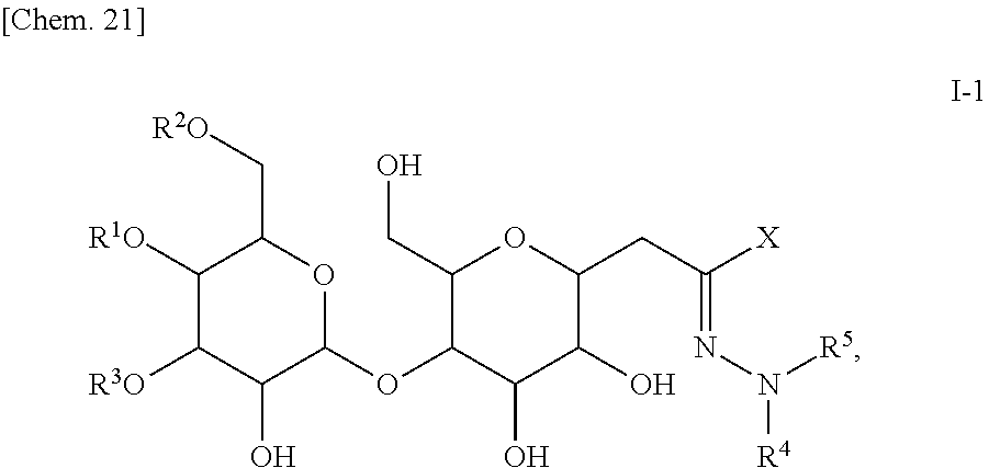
C1([R3O])C(O)C(OC2C(O)C(O)C(CC([X])=NN([R4])[R5])OC2CO)OC(C[R2O])C1[R1O]
